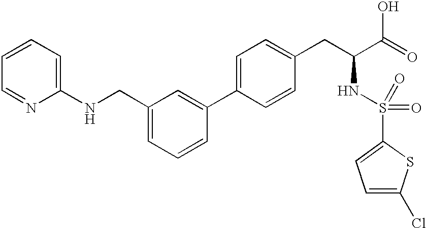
C1=CC=C(NCC2=CC=CC(C3=CC=C(CC(C(=O)O)NS(=O)(=O)C4=CC=C(Cl)S4)C=C3)=C2)N=C1
